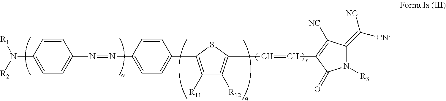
C1=CC(N([R2])[R1])=CC=C1N=NC1=CC=C(C2=C([R11])C([R12])=C(C=CC3=C([NC])C(=C([CN:])[NC])N([R3])C3=O)S2)C=C1
